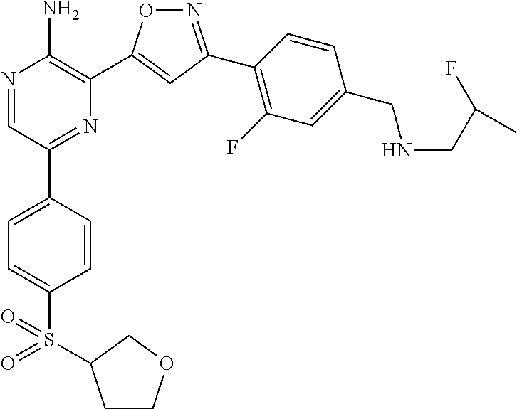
N1=C(C2=C(F)C=C(CNCC(F)C)C=C2)C=C(C2=C(N)N=CC(C3=CC=C(S(=O)(=O)C4CCOC4)C=C3)=N2)O1
